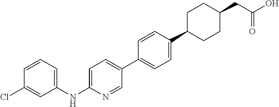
C1(C2=CC=C(NC3=CC=CC(Cl)=C3)N=C2)=CC=C(C2CCC(CC(O)=O)CC2)C=C1
